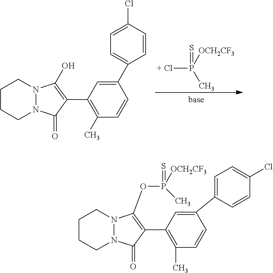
[+ Cl]P(=S)([OCH2CF3])C.C1CCN2N(C1)C(O)=C(C1=C(C)C=CC(C3=CC=C(Cl)C=C3)=C1)C2=O.C1CCN2N(C1)C(OP(=S)([OCH2CF3])C)=C(C1=C(C)C=CC(C3=CC=C(Cl)C=C3)=C1)C2=O
